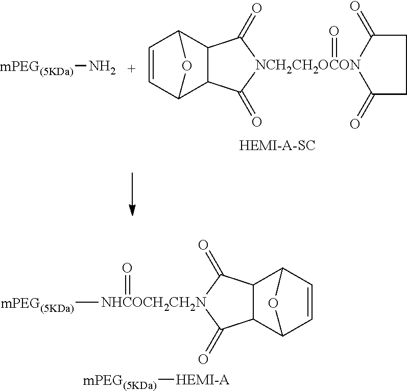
C1=CC2C3C(C1O2)C(=O)[NHCOCH2CH2N](=O)([mPEG(5KDa)])C3=O.[HEMI-A][mPEG(5KDa)].C1=CC2C3C(C1O2)C(=O)[NCH2CH2OCON]1(=O)(C3=O)C(=O)CCC1=O.[mPEG(5KDa)]N
